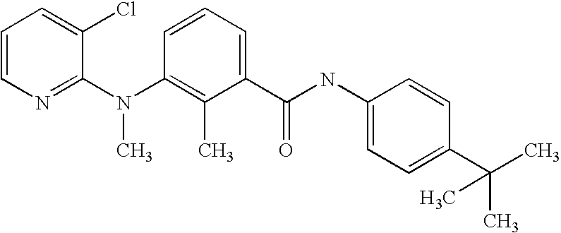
C1=CN=C(N(C2=C(C)C(C(NC3=CC=C(C(C)(C)C)C=C3)=O)=CC=C2)C)C(Cl)=C1
